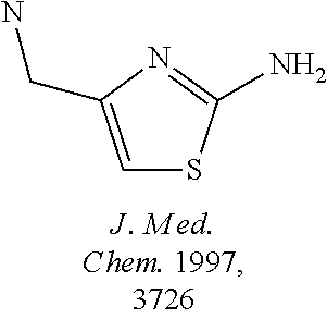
C1=C(CN)N=C(N)S1
